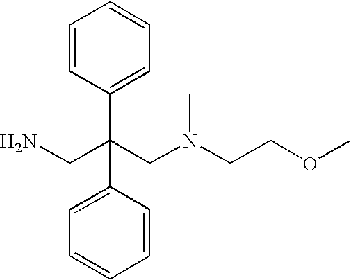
C1=CC(C(CN)(CN(CCOC)C)C2=CC=CC=C2)=CC=C1
